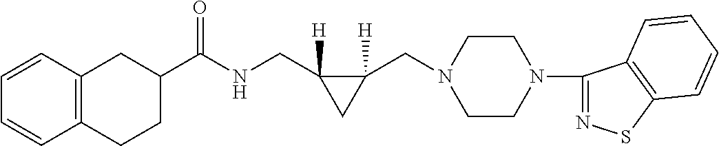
C1=CC=CC2=C1CC(C(NCC1([H])C(CN3CCN(C4=NSC5=C4C=CC=C5)CC3)([H])C1)=O)CC2
